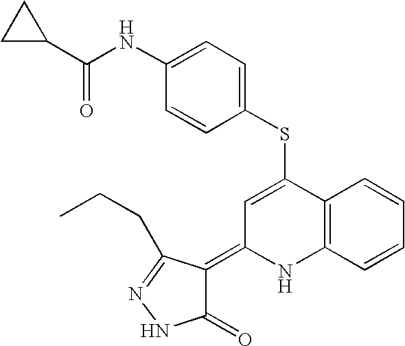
S(C1=CC(=C2C(=O)NN=C2CCC)NC2=C1C=CC=C2)C1=CC=C(NC(C2CC2)=O)C=C1
